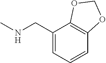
CNCC1=CC=CC2=C1OCO2
